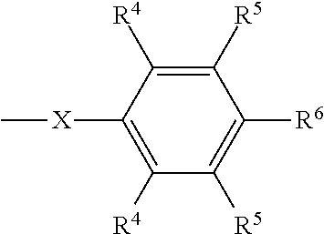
C1([R4])=C([X]C)C([R4])=C([R5])C([R6])=C1[R5]
